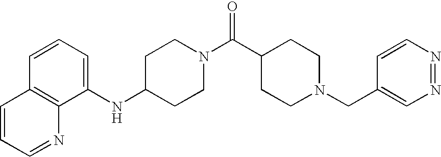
C1(NC2=CC=CC3=C2N=CC=C3)CCN(C(C2CCN(CC3=CN=NC=C3)CC2)=O)CC1
